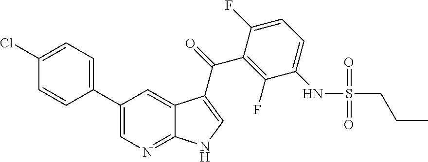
C1=C(Cl)C=CC(C2=CN=C3C(=C2)C(C(C2=C(F)C(NS(CCC)(=O)=O)=CC=C2F)=O)=CN3)=C1
